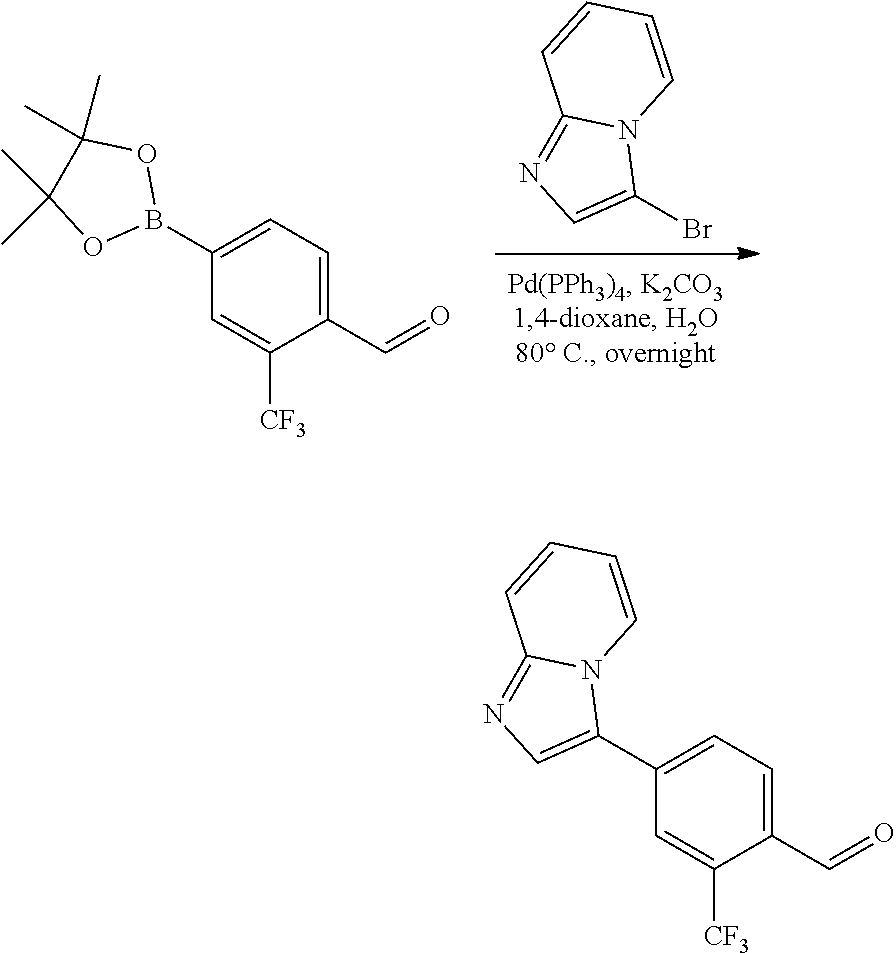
C1(Br)=CN=C2N1C=CC=C2.B1(C2=CC=C(C=O)C([CF3])=C2)OC(C)(C)C(C)(C)O1.C1(C2=CC=C(C=O)C([CF3])=C2)=CN=C2N1C=CC=C2
